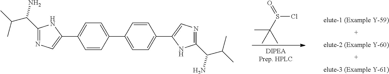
ClS(C(C)(C)C)=O.C1(C(N)C(C)C)=NC=C(C2=CC=C(C3=CC=C(C4=CN=C(C(N)C(C)C)N4)C=C3)C=C2)N1
